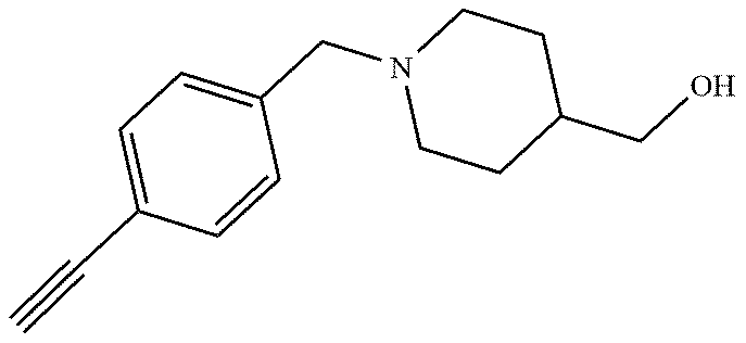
C#CC1=CC=C(CN2CCC(CO)CC2)C=C1
